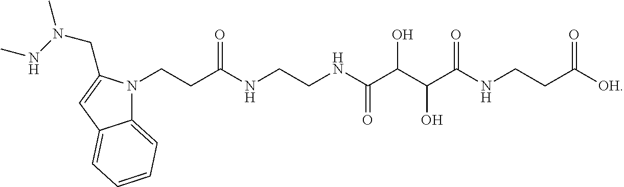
N1(CCC(NCCNC(C(C(C(NCCC([OH])=O)=O)O)O)=O)=O)C2=CC=CC=C2C=C1CN(NC)C
